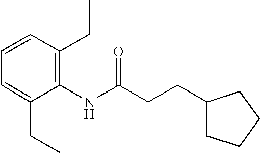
C1=C(CC)C(NC(CCC2CCCC2)=O)=C(CC)C=C1
